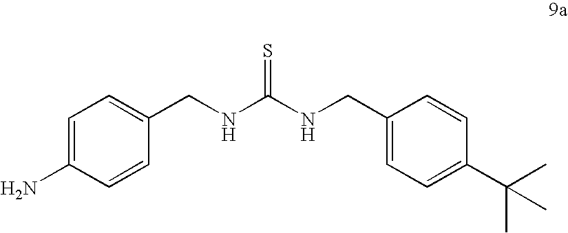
C1=C(N)C=CC(CNC(NCC2=CC=C(C(C)(C)C)C=C2)=S)=C1
